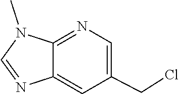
C1=NC2=CC(CCl)=CN=C2N1C
